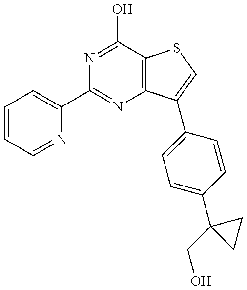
C1=CC=NC(C2=NC3=C(C(O)=N2)SC=C3C2=CC=C(C3(CO)CC3)C=C2)=C1
